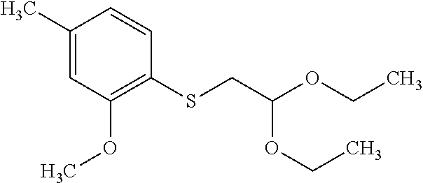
C1(C)=CC(OC)=C(SCC(OCC)OCC)C=C1
